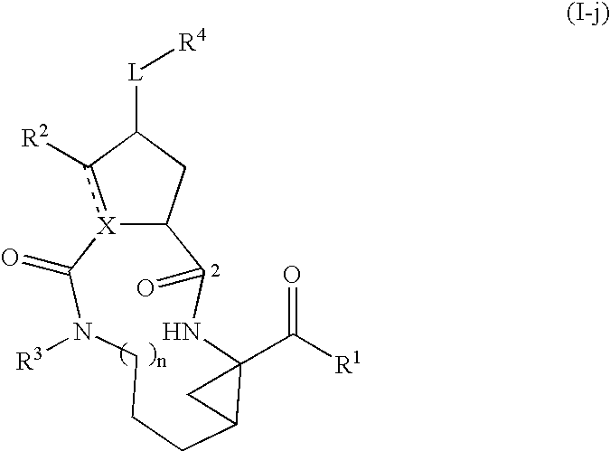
[X]12c([R2])C([L][R4])CC1C(=O)NC1(C(=O)[R1])C(CCCN([R3])C2=O)C1
